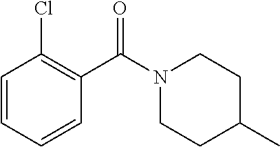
C1=CC=CC(C(N2CCC(C)CC2)=O)=C1Cl
